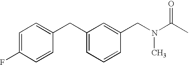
C1=C(F)C=CC(CC2=CC=CC(CN(C)C(C)=O)=C2)=C1
